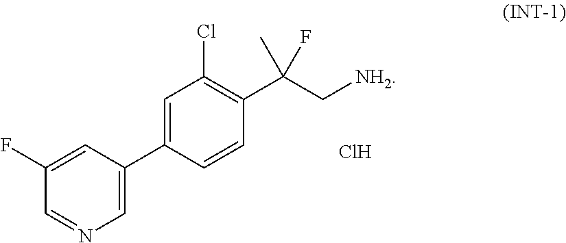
C1=C(C2=CC(Cl)=C(C(C[NH2])(C)F)C=C2)C=C(F)C=N1.Cl
